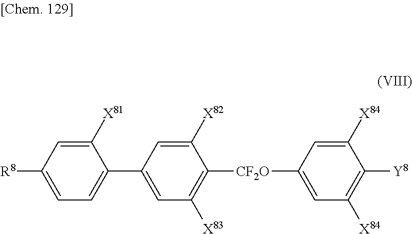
C1([X84])=CC([CF2O]C2=C([X83])C=C(C3=CC=C([R8])C=C3[X81])C=C2[X82])=CC([X84])=C1[Y8]
